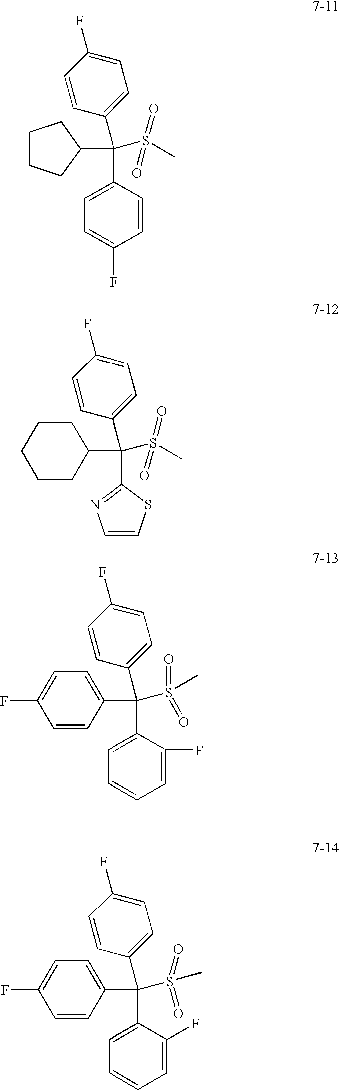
C1=C(C(S(=O)(C)=O)(C2=CC=C(F)C=C2)C2CCCC2)C=CC(F)=C1.C(C1CCCCC1)(S(=O)(C)=O)(C1=CC=C(F)C=C1)C1=NC=CS1.C1=C(C(C2=CC=C(F)C=C2)(S(=O)(=O)C)C2=CC=C(F)C=C2)C(F)=CC=C1.C1=C(C(C2=CC=C(F)C=C2)(S(=O)(=O)C)C2=CC=C(F)C=C2)C(F)=CC=C1
